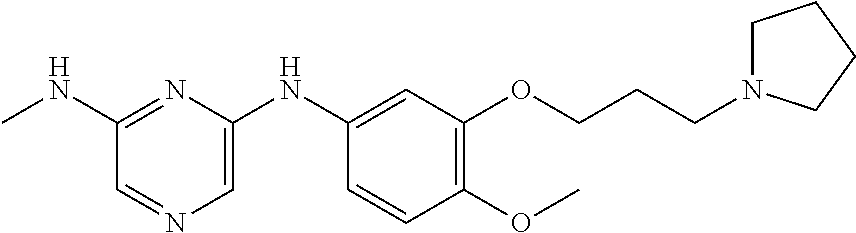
C1(NC)=NC(NC2=CC(OCCCN3CCCC3)=C(OC)C=C2)=CN=C1
